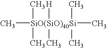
C[SiO(SiO)40Si](C)(C)([H])(C)(C)(C)C
